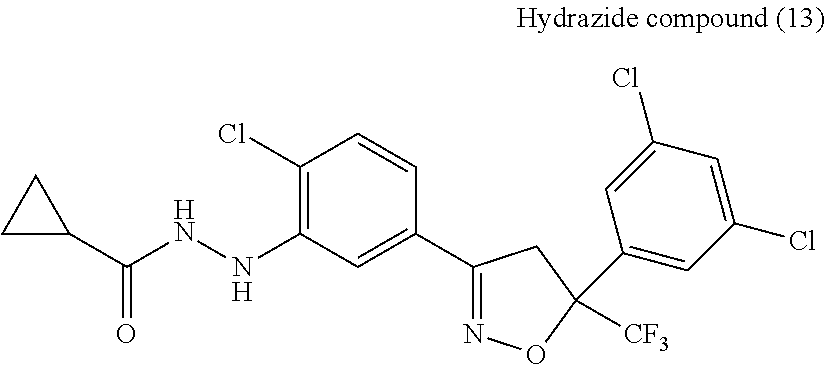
C1(Cl)=C(NNC(C2CC2)=O)C=C(C2=NOC([CF3])(C3=CC(Cl)=CC(Cl)=C3)C2)C=C1
